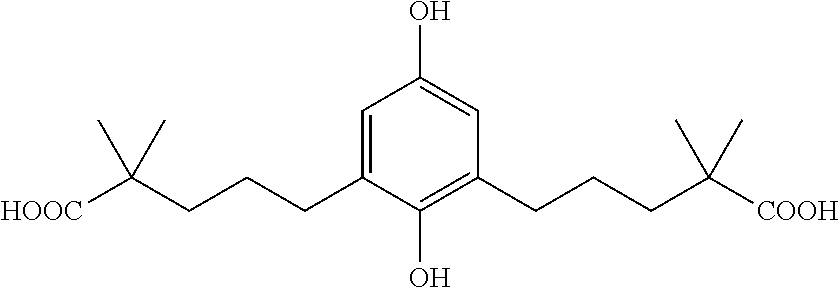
C1=C(CCCC([HOOC])(C)C)C(O)=C(CCCC([COOH])(C)C)C=C1O
